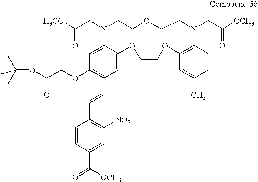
C1(OCC(OC(C)(C)C)=O)=C(C=CC2=C([NO2])C=C(C(=O)[OCH3])C=C2)C=C2C(=C1)N(CC([H3CO])=O)CCOCCN(CC([OCH3])=O)C1=C(OCCO2)C=C(C)C=C1
